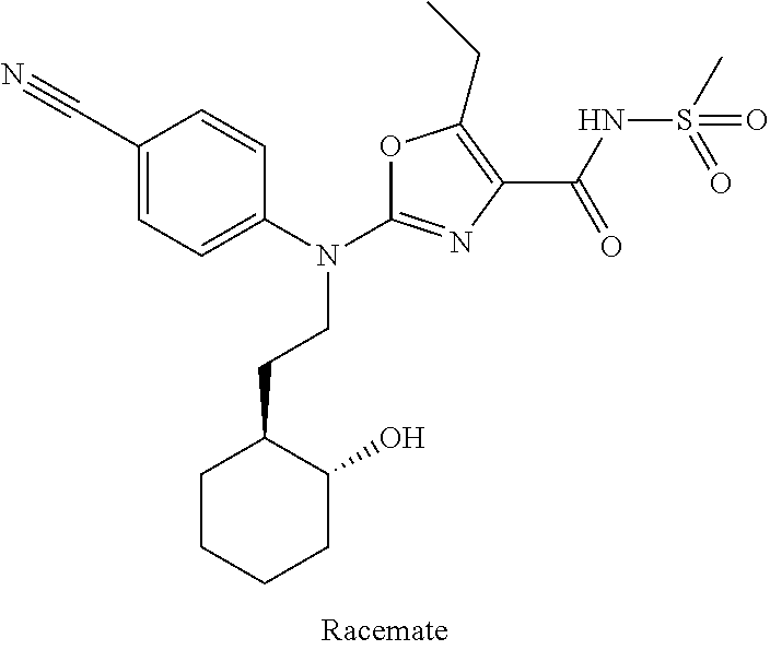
N(C1=NC(C(NS(C)(=O)=O)=O)=C(CC)O1)(CCC1CCCCC1O)C1=CC=C(C#N)C=C1
